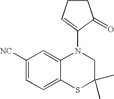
C12=CC([NC])=CC=C1SC(C)(C)CN2C1=CCCC1=O
